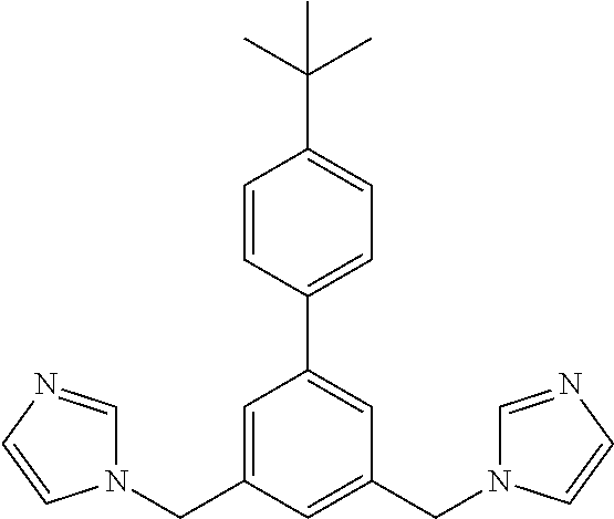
C1=CC(C2=CC(CN3C=NC=C3)=CC(CN3C=NC=C3)=C2)=CC=C1C(C)(C)C
